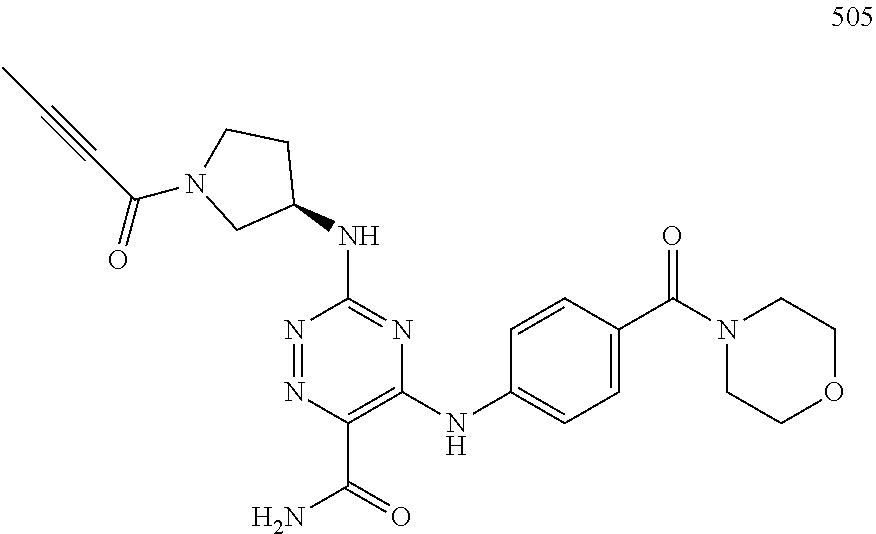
N1=NC(C(=O)N)=C(NC2=CC=C(C(N3CCOCC3)=O)C=C2)N=C1NC1CCN(C(C#CC)=O)C1
